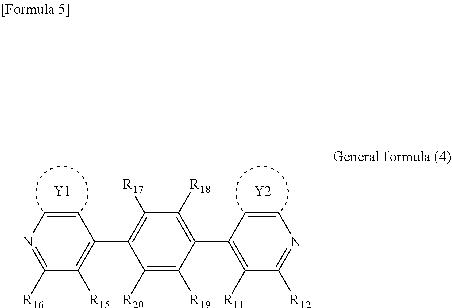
C1=CN=C([R16])C([R15])=C1C1=C([R17])C([R18])=C(C2=C([R11])C([R12])=NC=C2)C([R19])=C1[R20].[Y1].[Y2]
